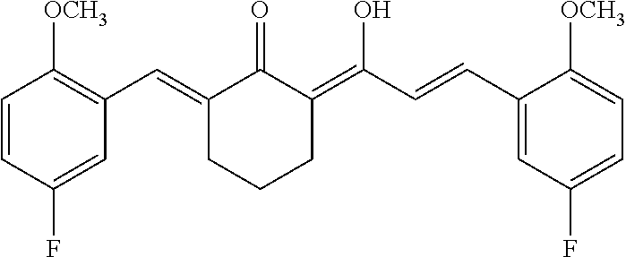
C1=CC(F)=CC(C=C2C(=O)C(=C(O)C=CC3=CC(F)=CC=C3[OCH3])CCC2)=C1[OCH3]
